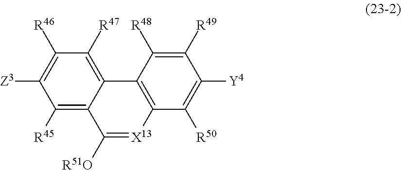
C1([R45])=C2C(=C([R47])C([R46])=C1[Z3])C1=C([X13]=C2[R51O])C([R50])=C([Y4])C([R49])=C1[R48]
